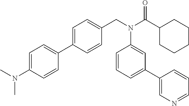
C1=C(N(C)C)C=CC(C2=CC=C(CN(C(C3CCCCC3)=O)C3=CC(C4=CN=CC=C4)=CC=C3)C=C2)=C1
